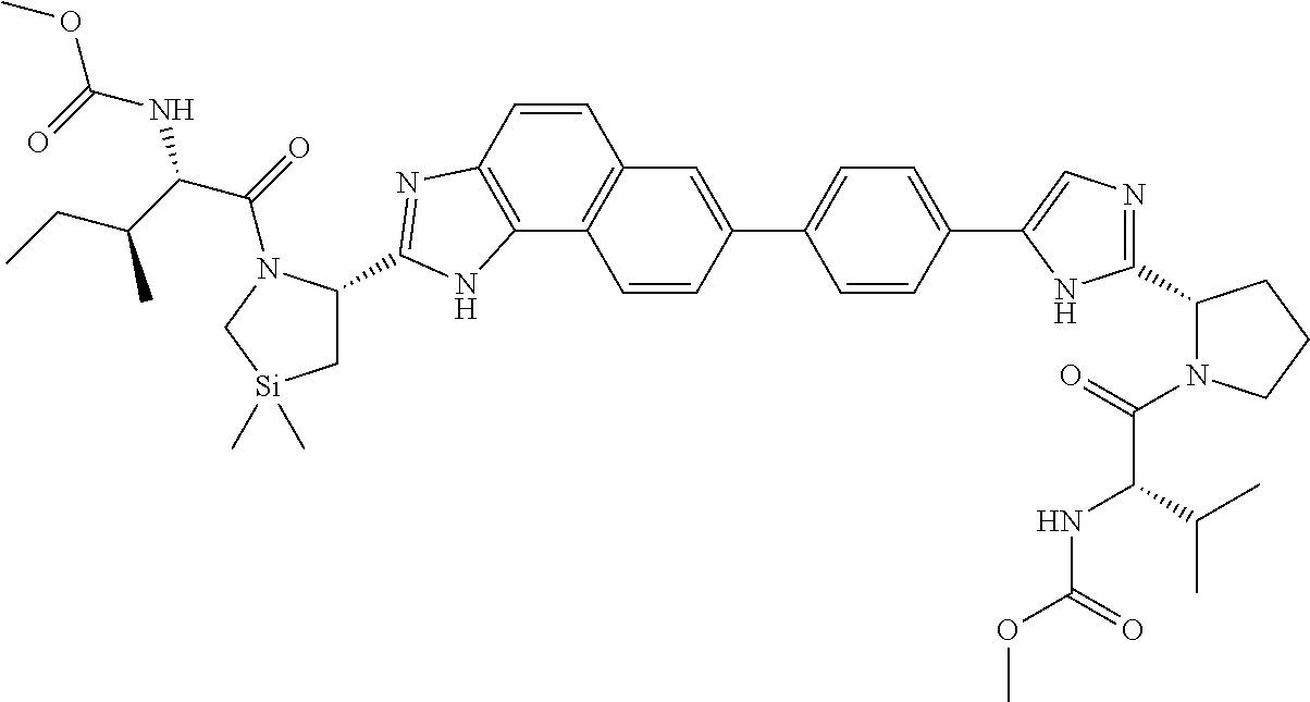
C1(C2=CC3=C(C4=C(C=C3)N=C(C3C[Si](C)(C)CN3C(=O)C(C(CC)C)NC(OC)=O)N4)C=C2)=CC=C(C2=CN=C(C3N(C(=O)C(C(C)C)NC(OC)=O)CCC3)N2)C=C1
